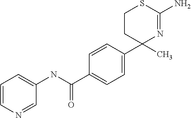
C1CC(C2=CC=C(C(NC3=CC=CN=C3)=O)C=C2)(C)N=C(N)S1
